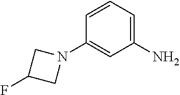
C1=CC=C(N)C=C1N1CC(F)C1
